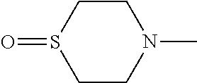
C1CS(=O)CCN1C
